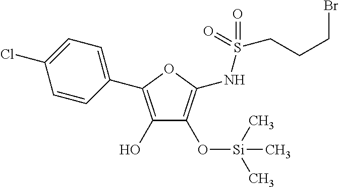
C1(C2=C(O)C(O[Si](C)(C)C)=C(NS(CCCBr)(=O)=O)O2)=CC=C(Cl)C=C1
